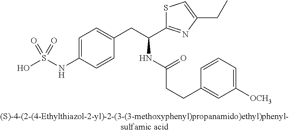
OS(NC1=CC=C(CC(C2=NC(CC)=CS2)NC(CCC2=CC([OCH3])=CC=C2)=O)C=C1)(=O)=O
